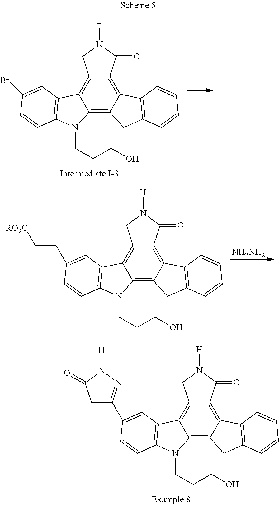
C12=C3C(=C4C(=C1C1=C(N2CCCO)C=CC(Br)=C1)CN([H])C4=O)C1=C(C3)C=CC=C1.C12=C3C(=C4C(=C1C1=C(N2CCCO)C=CC(C=C[RO2C])=C1)CN([H])C4=O)C1=C(C3)C=CC=C1.[NH2NH2].C12=C3C(=C4C(=C1C1=C(N2CCCO)C=CC(C2=NN([H])C(=O)C2)=C1)CN([H])C4=O)C1=C(C3)C=CC=C1
